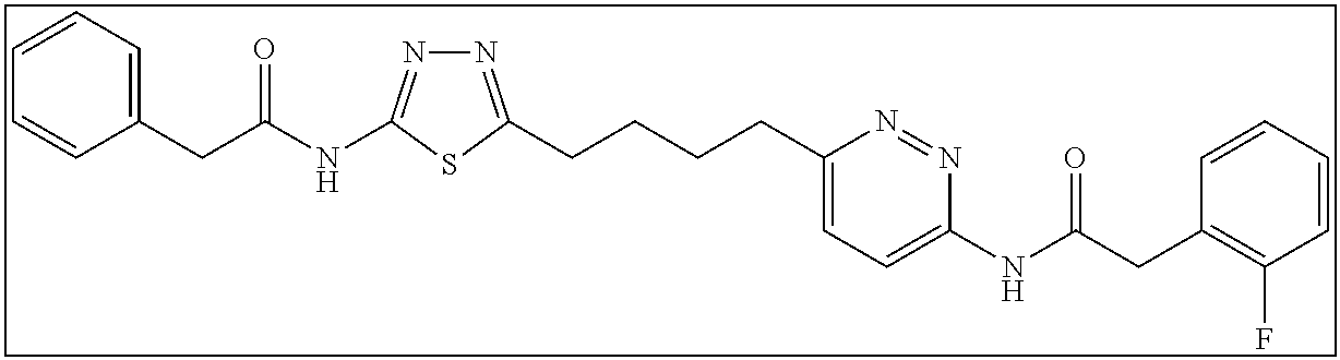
C1=CC=C(CC(NC2=NN=C(CCCCC3=CC=C(NC(=O)CC4=C(F)C=CC=C4)N=N3)S2)=O)C=C1
